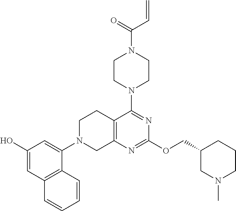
C12=C(N=C(OCC3CN(C)CCC3)N=C1N1CCN(C(C=C)=O)CC1)CN(C1=CC(O)=CC3=C1C=CC=C3)CC2
